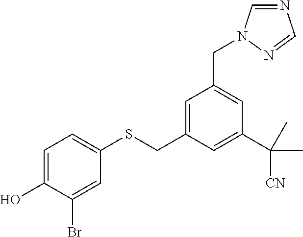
C1=C(O)C(Br)=CC(SCC2=CC(CN3C=NC=N3)=CC(C([CN])(C)C)=C2)=C1
